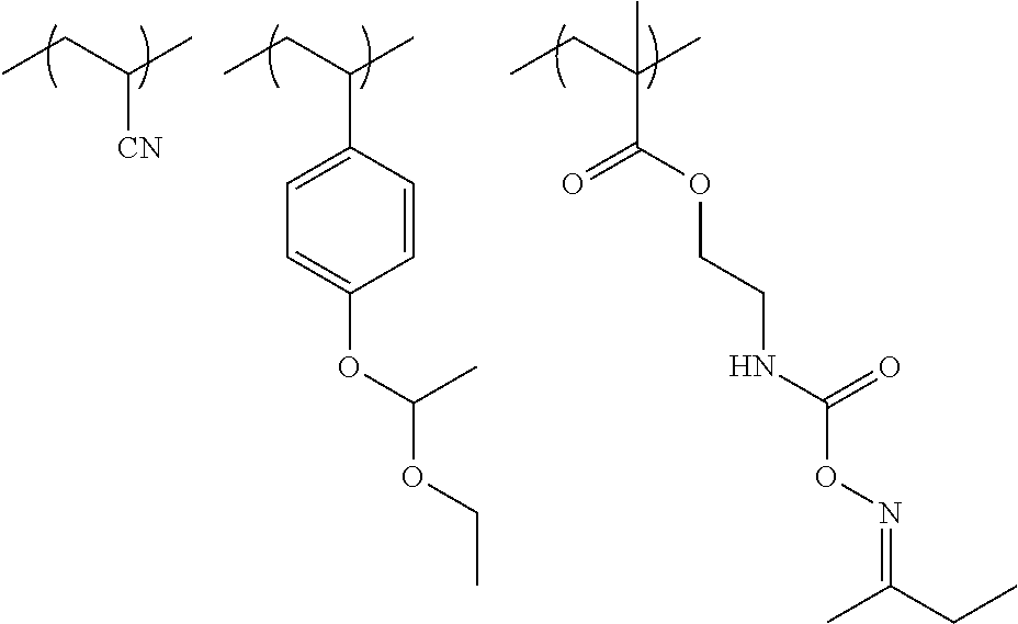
CCC(C)[CN].CCC(C)C1=CC=C(OC(OCC)C)C=C1.CCC(C)(C(=O)OCCNC(ON=C(CC)C)=O)C
